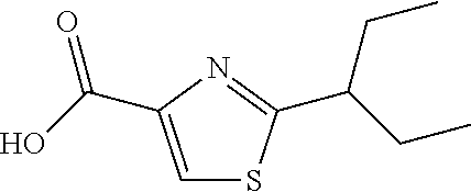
C1=C(C(=O)O)N=C(C(CC)CC)S1
